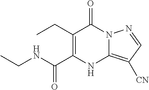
C1(CC)=C(C(NCC)=O)NC2=C([CN])C=NN2C1=O
